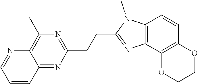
C(C1=NC(C)=C2C(=N1)C=CC=N2)CC1=NC2=C(N1C)C=CC1=C2OCCO1
